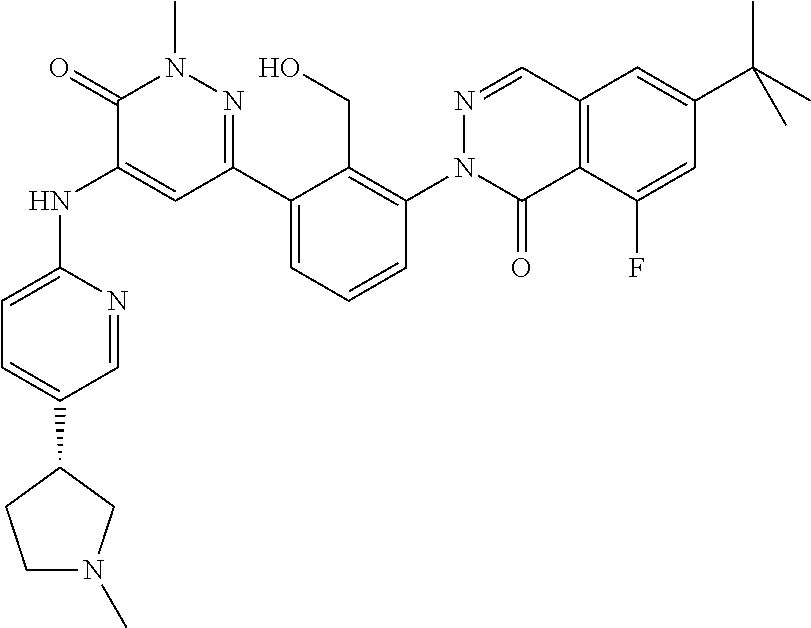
C1=NC(NC2=CC(C3=CC=CC(N4C(=O)C5=C(C=N4)C=C(C(C)(C)C)C=C5F)=C3CO)=NN(C)C2=O)=CC=C1C1CN(C)CC1
